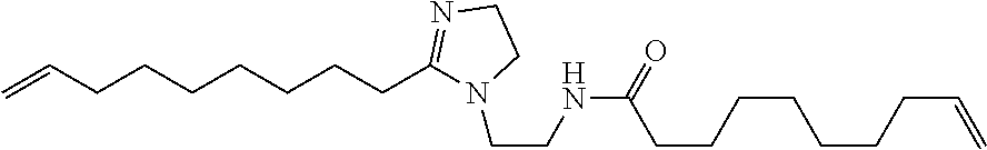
C=CCCCCCCCC1=NCCN1CCNC(CCCCCCCC=C)=O
